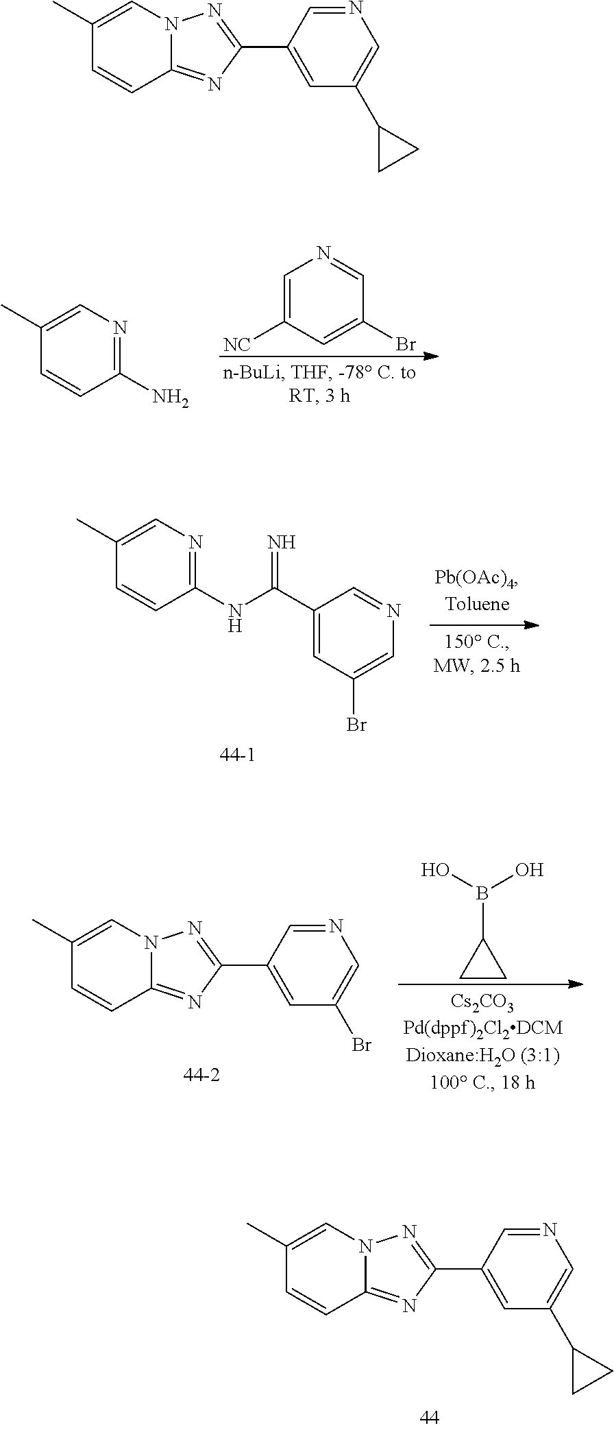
C1(C)=CN2C(=NC(C3=CC(C4CC4)=CN=C3)=N2)C=C1.C1=C([NC])C=C(Br)C=N1.C1(C)=CN=C(N)C=C1.C1(C)=CN=C(NC(C2=CC(Br)=CN=C2)=N)C=C1.C1(C)=CN2C(=NC(C3=CC(Br)=CN=C3)=N2)C=C1.OB(C1CC1)O.C1(C)=CN2C(=NC(C3=CC(C4CC4)=CN=C3)=N2)C=C1
